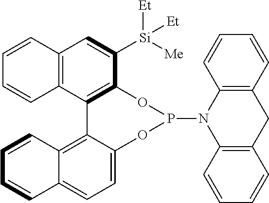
C12=C(C3=C(C([Si]([Me])([Et])[Et])=C1)OP(N1C4=C(CC5=C1C=CC=C5)C=CC=C4)OC1=CC=C4C(=C31)C=CC=C4)C=CC=C2
